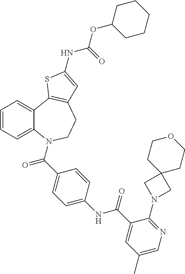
C1=CC=C2C(=C1)C1=C(CCN2C(=O)C2=CC=C(NC(=O)C3=CC(C)=CN=C3N3CC4(C3)CCOCC4)C=C2)C=C(NC(=O)OC2CCCCC2)S1
